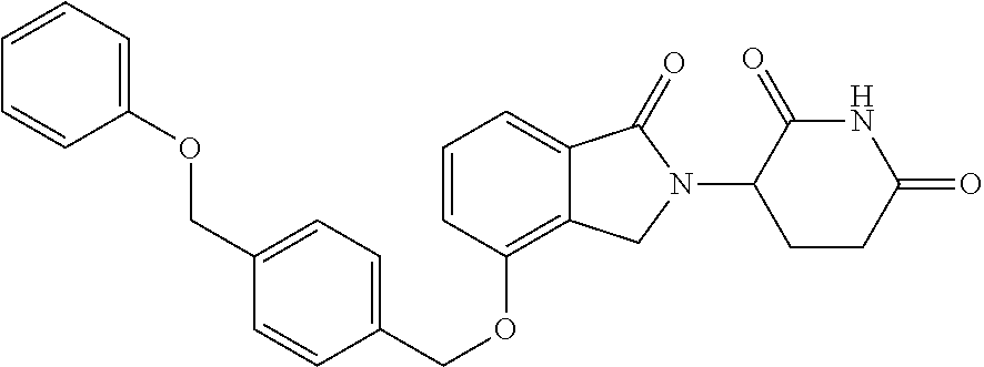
C1=CC(OCC2=CC=C(COC3=CC=CC=C3)C=C2)=C2C(=C1)C(=O)N(C1CCC(=O)NC1=O)C2
